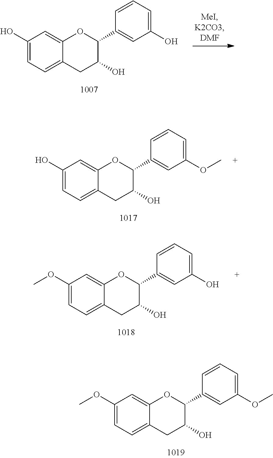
C1(O)=CC=C2C(=C1)OC(C1=CC(O)=CC=C1)C(O)C2.C1(O)=CC=C2C(=C1)OC(C1=CC(OC)=CC=C1)C(O)C2.C1(OC)=CC=C2C(=C1)OC(C1=CC(O)=CC=C1)C(O)C2.C1(OC)=CC=C2C(=C1)OC(C1=CC(OC)=CC=C1)C(O)C2
